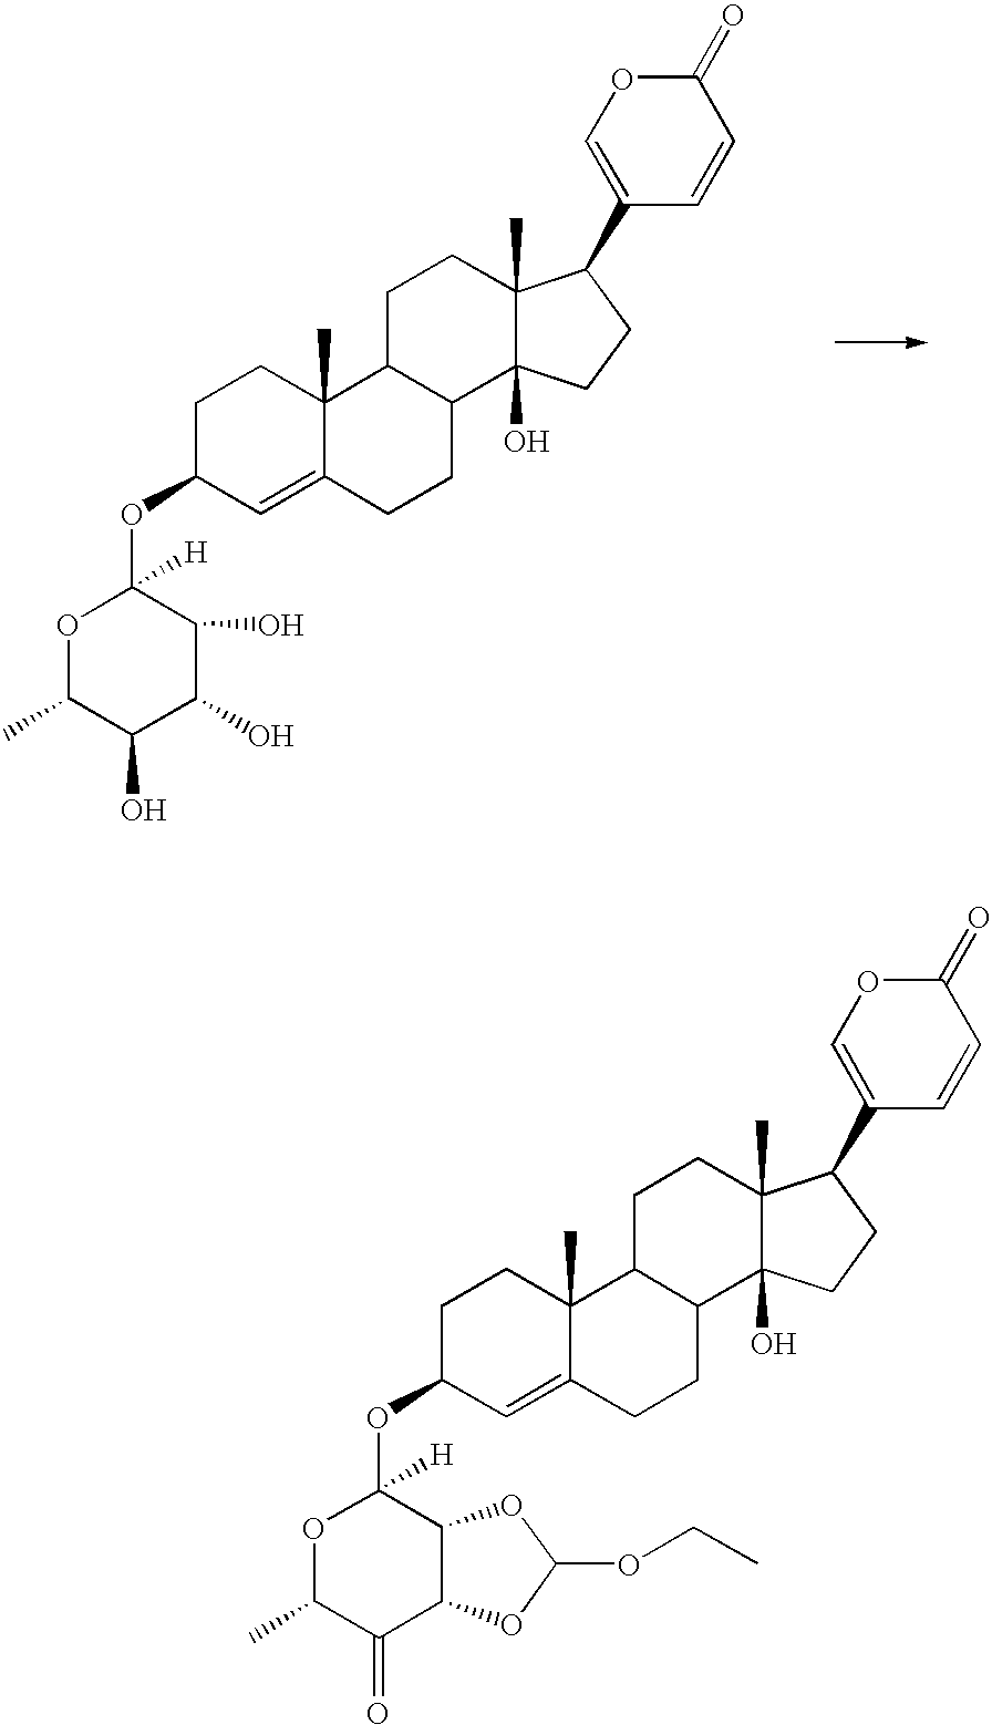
O(C1C=C2C(C)(CC1)C1C(CC2)C2(O)C(C)(CC1)C(C1=COC(=O)C=C1)CC2)C1([H])OC(C)C(O)C(O)C1O.O(C1C=C2C(C)(CC1)C1C(CC2)C2(O)C(C)(CC1)C(C1=COC(=O)C=C1)CC2)C1([H])OC(C)C(=O)C2C1OC(OCC)O2
